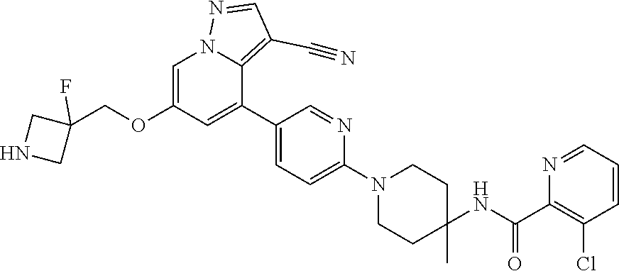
C1=C(OCC2(F)CNC2)C=C(C2=CC=C(N3CCC(NC(C4=C(Cl)C=CC=N4)=O)(C)CC3)N=C2)C2=C(C#N)C=NN12
